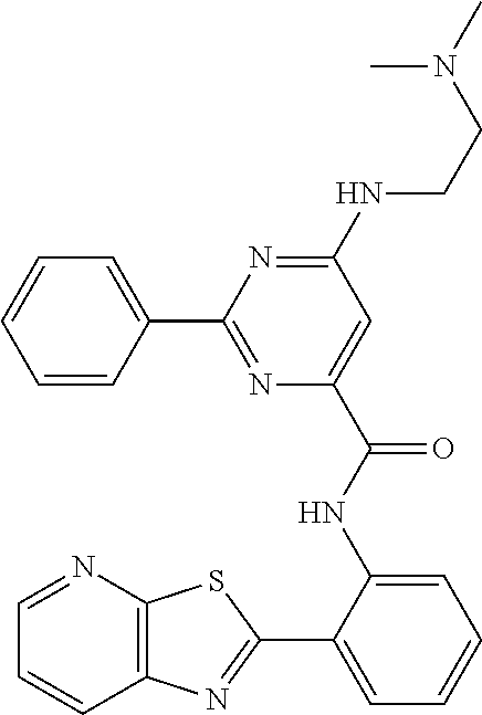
N(C1=NC(C2=CC=CC=C2)=NC(C(NC2=CC=CC=C2C2=NC3=C(N=CC=C3)S2)=O)=C1)CCN(C)C
